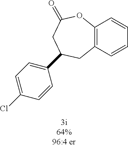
C12=C(C=CC=C1)CC(C1=CC=C(Cl)C=C1)CC(=O)O2
